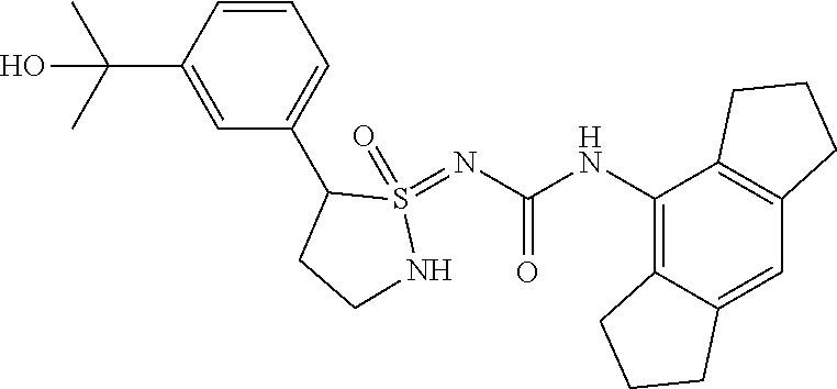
C12=C(NC(=O)N=S3(=O)C(C4=CC=CC(C(C)(C)O)=C4)CCN3)C3=C(C=C1CCC2)CCC3
